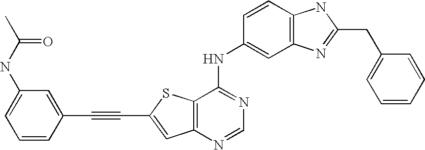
C12=C(N=CN=C1NC1=CC3=C(C=C1)NC(CC1=CC=CC=C1)=N3)C=C(C#CC1=CC(NC(C)=O)=CC=C1)S2
